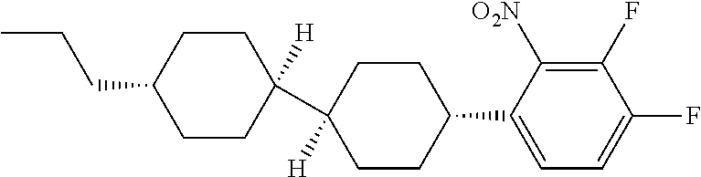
C1(C2CCC(C3([H])CCC(CCC)CC3)([H])CC2)=CC=C(F)C(F)=C1[O2N]
